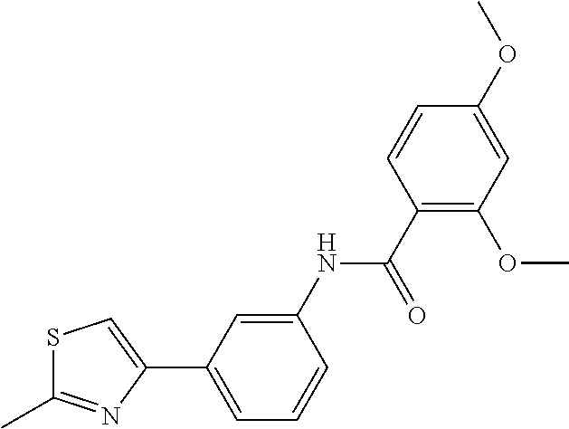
C1(C2=CC=CC(NC(C3=C(OC)C=C(OC)C=C3)=O)=C2)=CSC(C)=N1
